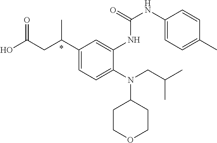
C1(C(CC(O)=O)C)=CC=C(N(CC(C)C)C2CCOCC2)C(NC(NC2=CC=C(C)C=C2)=O)=C1
